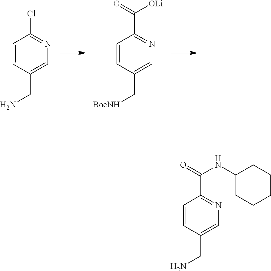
C1=CC(CN)=CN=C1Cl.C1=CC(C[BocNH])=CN=C1C(=O)[OLi].C1=CC(CN)=CN=C1C(=O)NC1CCCCC1
